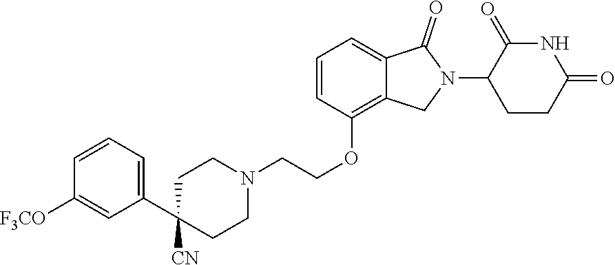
N1C(=O)C(N2C(=O)C3=CC=CC(OCCN4CCC(C5=CC=CC([F3CO])=C5)([CN])CC4)=C3C2)CCC1=O
